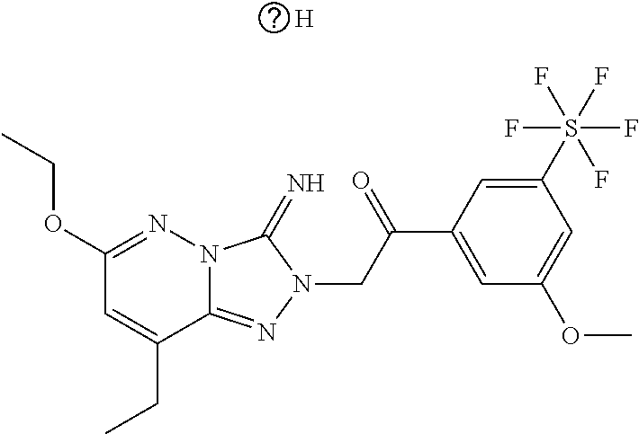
[H].N12C(=NN(CC(C3=CC(OC)=CC(S(F)(F)(F)(F)F)=C3)=O)C1=N)C(CC)=CC(OCC)=N2
